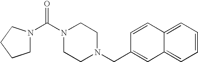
N1(C(=O)N2CCCC2)CCN(CC2=CC3=CC=CC=C3C=C2)CC1
